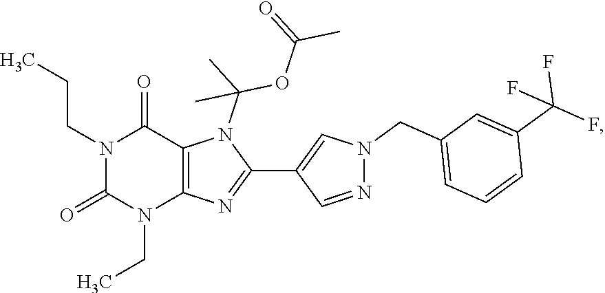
N1(CCC)C(=O)N(CC)C2=C(C1=O)N(C(OC(=O)C)(C)C)C(C1=CN(CC3=CC=CC(C(F)(F)F)=C3)N=C1)=N2
